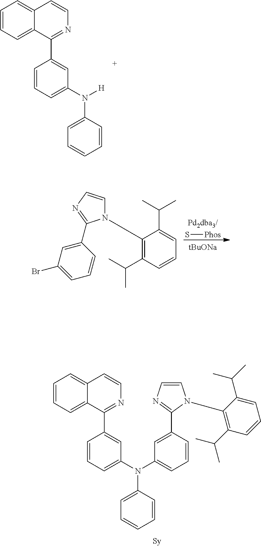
C12=CC=CC=C1C(C1=CC(N(C3=CC=CC=C3)[H])=CC=C1)=NC=C2.C12=CC=CC=C1C(C1=CC(N(C3=CC=CC=C3)C3=CC=CC(C4=NC=CN4C4=C(C(C)C)C=CC=C4C(C)C)=C3)=CC=C1)=NC=C2.S[Phos].[tBuONa].C1(N2C=CN=C2C2=CC(Br)=CC=C2)=C(C(C)C)C=CC=C1C(C)C
